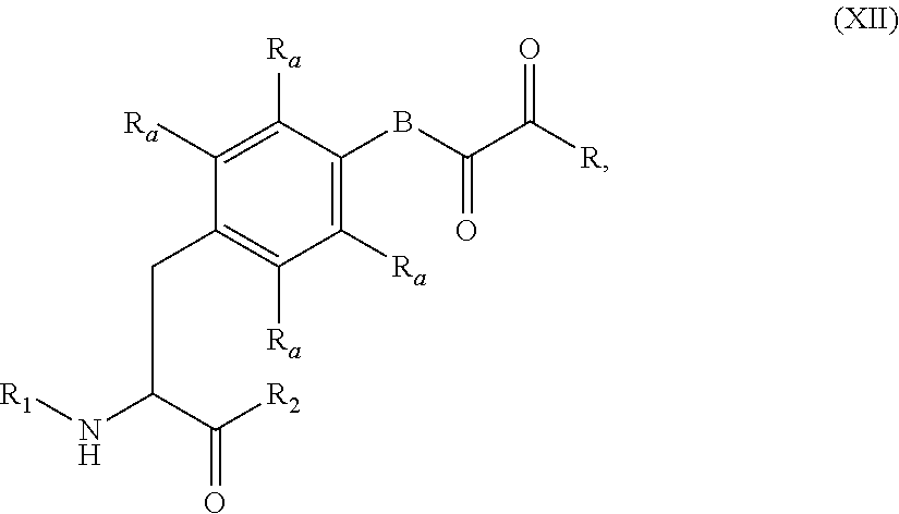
C(C1=C([Ra])C([Ra])=C(BC(C([R])=O)=O)C([Ra])=C1[Ra])C(N[R1])C([R2])=O
